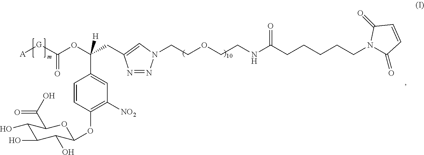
[A][G]C(OC(CC1=CN(CCOCCNC(CCCCCN2C(=O)C=CC2=O)=O)N=N1)(C1=CC([NO2])=C(OC2C(O)C(O)C(O)C(C(O)=O)O2)C=C1)[H])=O
